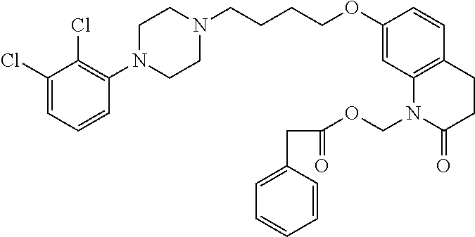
C1(Cl)=CC=CC(N2CCN(CCCCOC3=CC4=C(C=C3)CCC(=O)N4COC(=O)CC3=CC=CC=C3)CC2)=C1Cl
